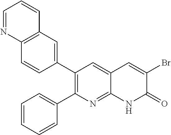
C12=C(C=C(C3=C(C4=CC=CC=C4)N=C4C(=C3)C=C(Br)C(=O)N4)C=C1)C=CC=N2
